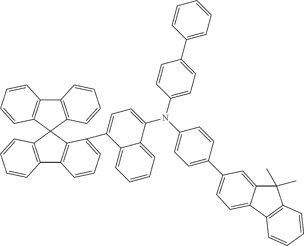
C12=C(C3(C4=C1C=CC=C4)C1=C(C4=C3C(C3=CC=C(N(C5=CC=C(C6=CC=C7C(=C6)C(C)(C)C6=C7C=CC=C6)C=C5)C5=CC=C(C6=CC=CC=C6)C=C5)C5=CC=CC=C35)=CC=C4)C=CC=C1)C=CC=C2
